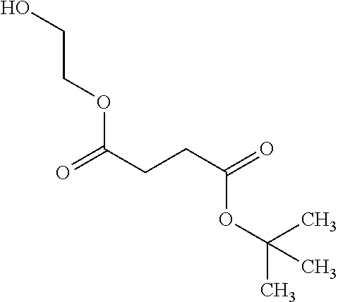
C(COC(=O)CCC(OC(C)(C)C)=O)O
